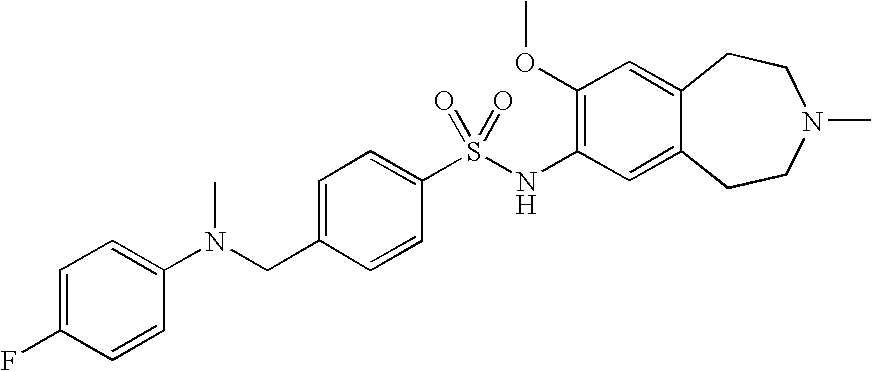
C1(OC)=C(NS(C2=CC=C(CN(C3=CC=C(F)C=C3)C)C=C2)(=O)=O)C=C2C(=C1)CCN(C)CC2
